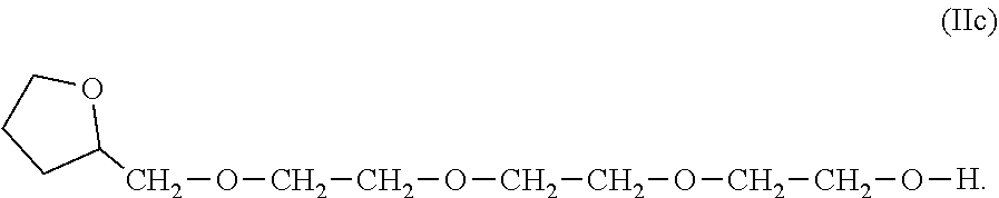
C1(COCCOCCOCCO[H])OCCC1
